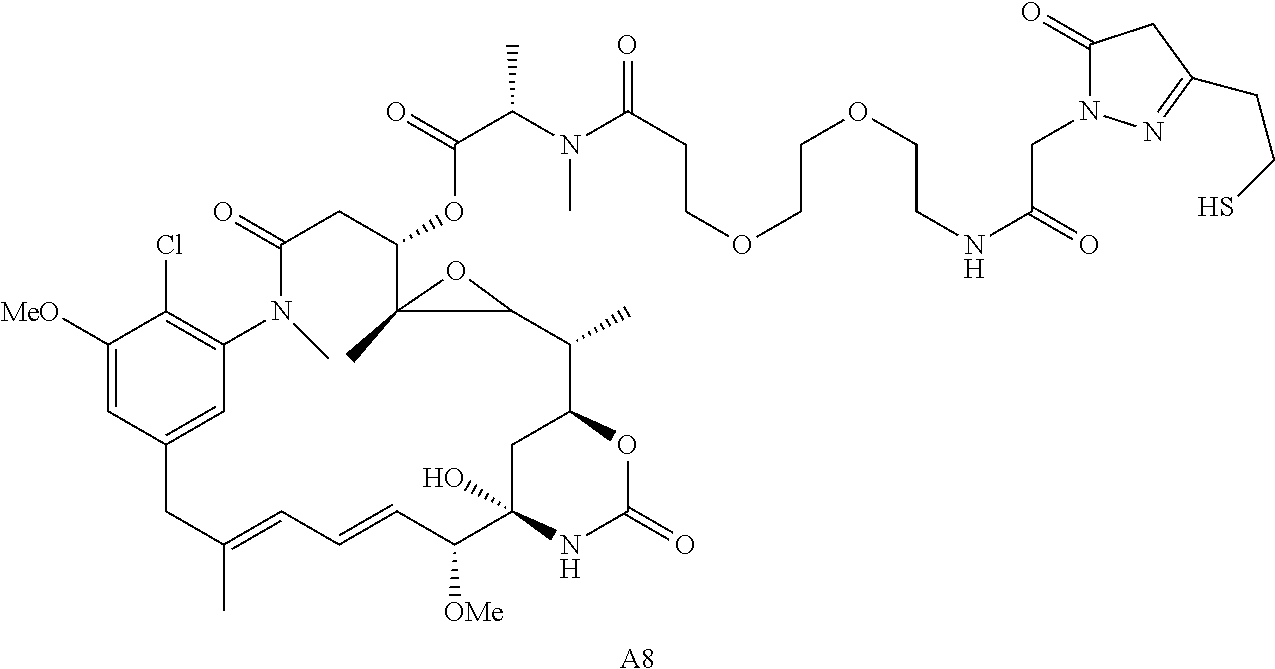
C(COCCC(N(C(C(=O)OC1C2(C)C(C(C)C3OC(=O)NC(O)(C([OMe])C=CC=C(C)CC4=CC(=C(Cl)C([MeO])=C4)N(C)C(=O)C1)C3)O2)C)C)=O)OCCNC(CN1C(=O)CC(CCS)=N1)=O.[A8]
